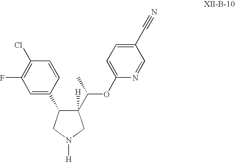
C1(C2C([H])(C(C)OC3=CC=C(C#N)C=N3)CN([H])C2)=CC(F)=C(Cl)C=C1
